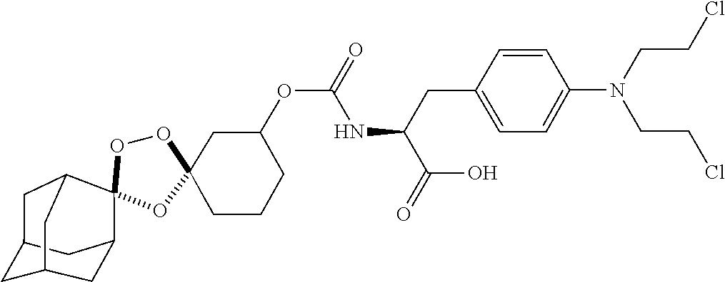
O1C2(CCCC(OC(NC(CC3=CC=C(N(CCCl)CCCl)C=C3)C(=O)O)=O)C2)OC2(C3CC4CC(CC2C4)C3)O1
